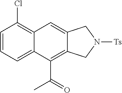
C1=CC=C2C(=C1Cl)C=C1C(=C2C(=O)C)CN([Ts])C1
